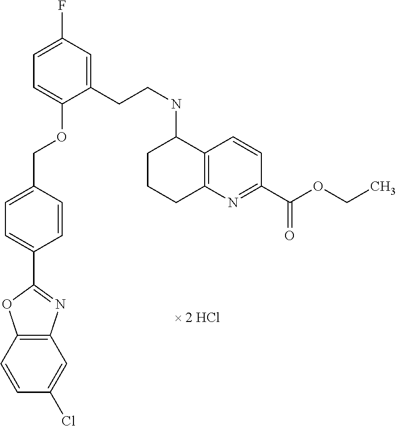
C1(F)=CC=C(OCC2=CC=C(C3=NC4=C(C=CC(Cl)=C4)O3)C=C2)C(CCNC2C3=C(N=C(C(OCC)=O)C=C3)CCC2)=C1
